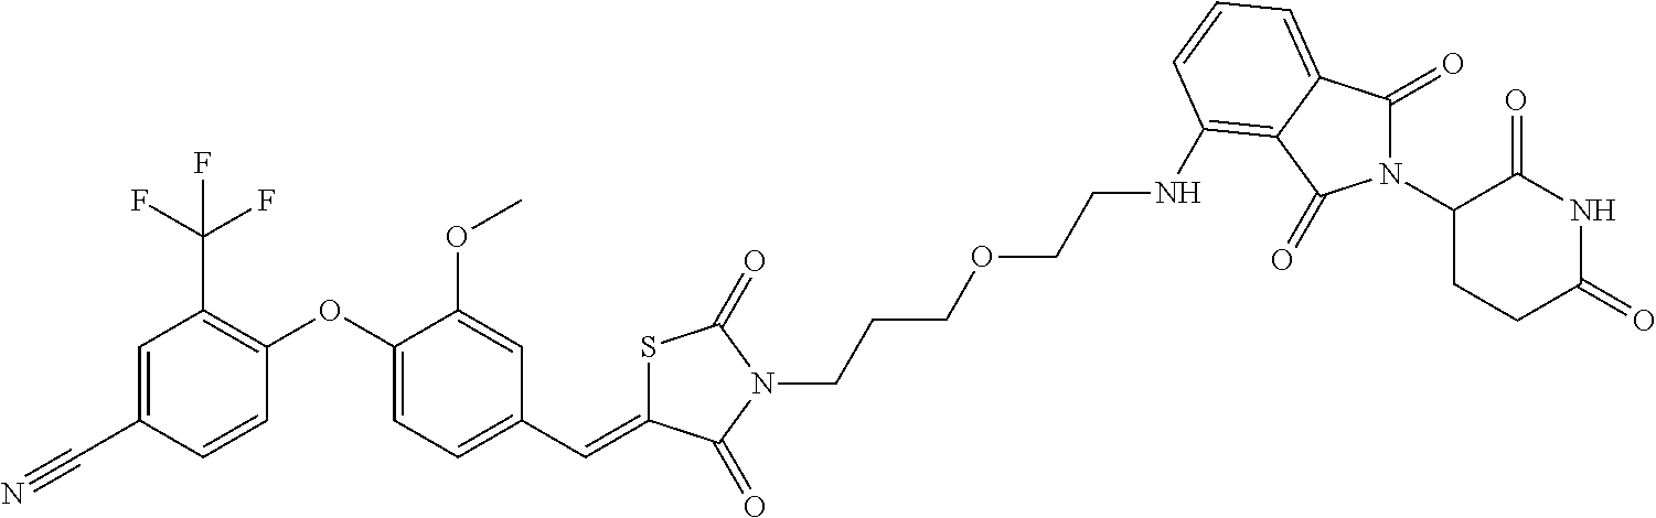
C1=C(C=C2SC(=O)N(CCCOCCNC3=C4C(=CC=C3)C(=O)N(C3CCC(=O)NC3=O)C4=O)C2=O)C=C(OC)C(OC2=C(C(F)(F)F)C=C(C#N)C=C2)=C1
